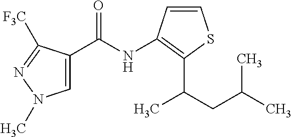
C(NC1=C(C(CC(C)C)C)SC=C1)(=O)C1=CN(C)N=C1[F3C]
